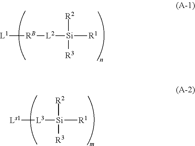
[L1][RB][L2][Si]([R1])([R2])[R3].[Ls1][L3][Si]([R1])([R2])[R3]
